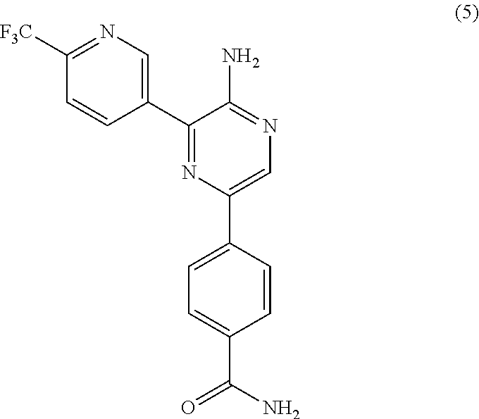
C1([F3C])=NC=C(C2=NC(C3=CC=C(C(N)=O)C=C3)=CN=C2N)C=C1
